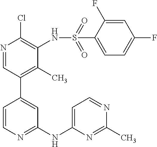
C1(NC2=CC=NC(C)=N2)=NC=CC(C2=C(C)C(NS(C3=CC=C(F)C=C3F)(=O)=O)=C(Cl)N=C2)=C1
